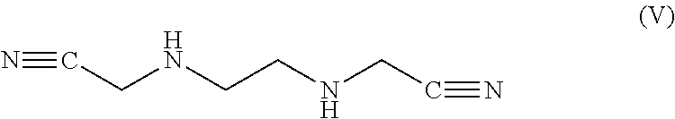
C(NCCNCC#N)C#N
